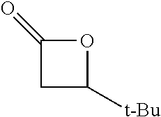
C1(=O)CC([t-Bu])O1
